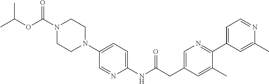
N1(C(OC(C)C)=O)CCN(C2=CC=C(NC(CC3=CN=C(C4=CC=NC(C)=C4)C(C)=C3)=O)N=C2)CC1
